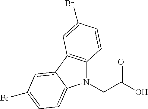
N1(CC(O)=O)C2=C(C3=CC(Br)=CC=C13)C=C(Br)C=C2
